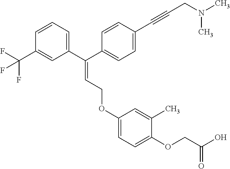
C1=C(OCC=C(C2=CC=CC(C(F)(F)F)=C2)C2=CC=C(C#CCN(C)C)C=C2)C=C(C)C(OCC(O)=O)=C1
